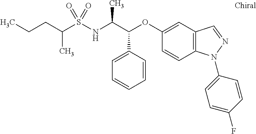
C1=CC=CC(C(C(NS(=O)(=O)C(CCC)C)C)OC2=CC3=C(N(C4=CC=C(F)C=C4)N=C3)C=C2)=C1
